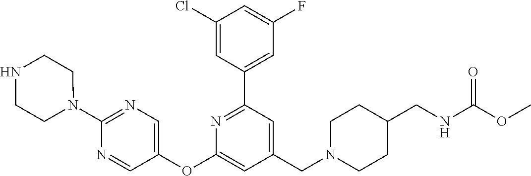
C1(Cl)=CC(C2=NC(OC3=CN=C(N4CCNCC4)N=C3)=CC(CN3CCC(CNC(OC)=O)CC3)=C2)=CC(F)=C1
